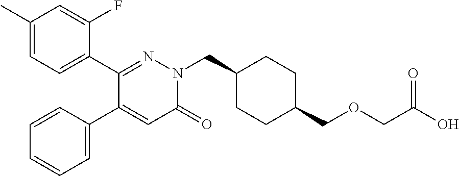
C1(C)=CC=C(C2=NN(CC3CCC(COCC(O)=O)CC3)C(=O)C=C2C2=CC=CC=C2)C(F)=C1
